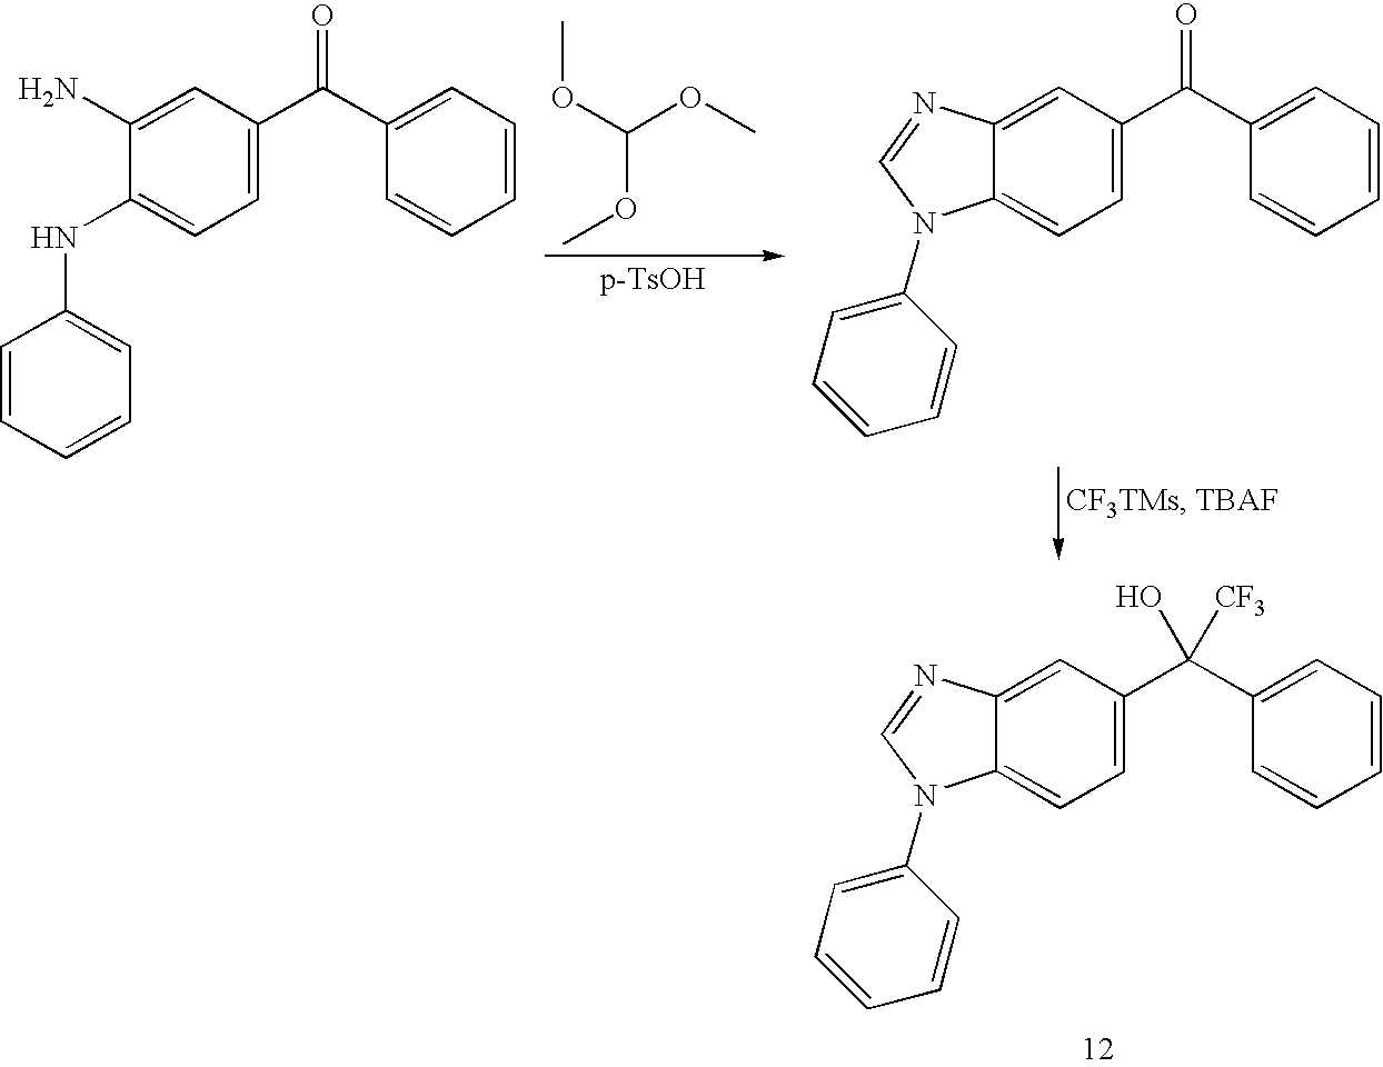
C12=CC=C(C(C3=CC=CC=C3)(O)[CF3])C=C1N=CN2C1=CC=CC=C1.COC(OC)OC.C1(NC2=CC=CC=C2)=CC=C(C(=O)C2=CC=CC=C2)C=C1N.C12=CC=C(C(=O)C3=CC=CC=C3)C=C1N=CN2C1=CC=CC=C1
